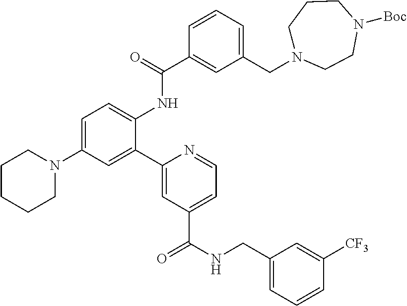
C1CCCN(C2=CC=C(NC(C3=CC(CN4CCCN([Boc])CC4)=CC=C3)=O)C(C3=CC(C(NCC4=CC=CC([CF3])=C4)=O)=CC=N3)=C2)C1
